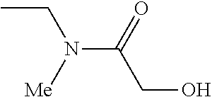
CCN(C(CO)=O)[Me]
